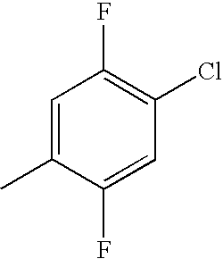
C1=C(C)C(F)=CC(Cl)=C1F
